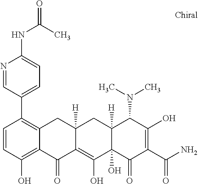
C12([H])C(O)(C(=O)C(C(N)=O)=C(O)C1N(C)C)C(O)=C1C([H])(C2)CC2=C(C3=CC=C(NC(=O)C)N=C3)C=CC(O)=C2C1=O
